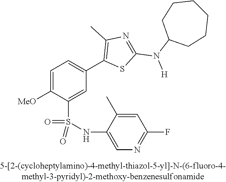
C1=C([OMe])C(S(NC2=CN=C(F)C=C2C)(=O)=O)=CC(C2=C(C)N=C(N([H])C3CCCCCC3)S2)=C1
